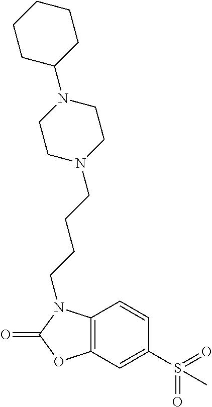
C1=CC2=C(C=C1S(=O)(=O)C)OC(=O)N2CCCCN1CCN(C2CCCCC2)CC1
